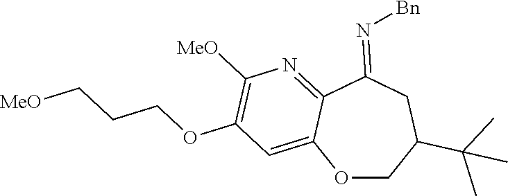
O1CC(C(C)(C)C)CC(=N[Bn])C2=NC([MeO])=C(OCCC[MeO])C=C12
